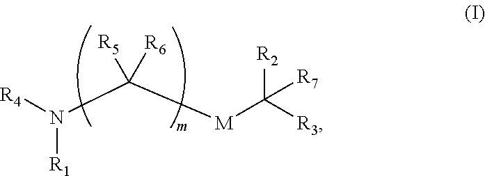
N([R1])([R4])C([M]C([R3])([R2])[R7])([R5])[R6]
